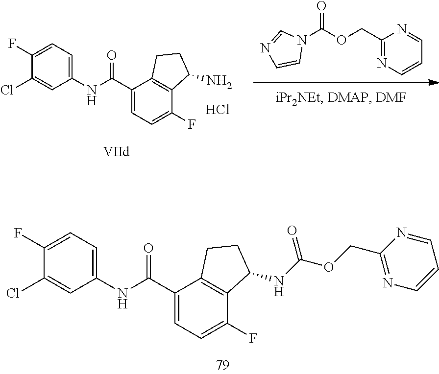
C1(Cl)=CC(NC(C2=CC=C(F)C3=C2CCC3NC(OCC2=NC=CC=N2)=O)=O)=CC=C1F.N1(C(OCC2=NC=CC=N2)=O)C=NC=C1.C1(Cl)=CC(NC(C2=CC=C(F)C3=C2CCC3N)=O)=CC=C1F.Cl
